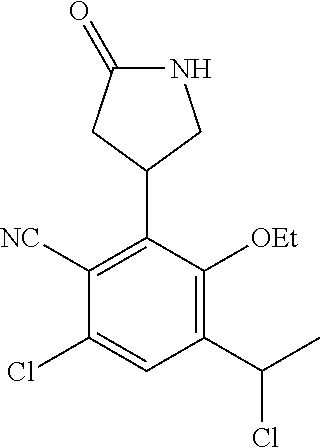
N1C(=O)CC(C2=C([NC])C(Cl)=CC(C(C)Cl)=C2[OEt])C1
